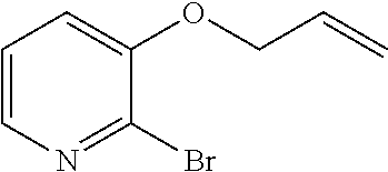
C1=CN=C(Br)C(OCC=C)=C1
